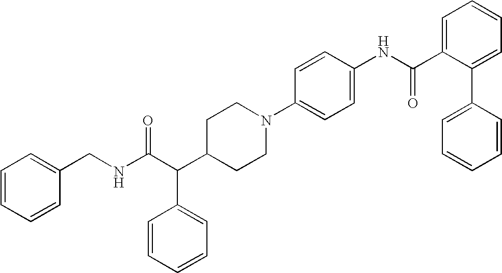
C1(CNC(C(C2CCN(C3=CC=C(NC(C4=CC=CC=C4C4=CC=CC=C4)=O)C=C3)CC2)C2=CC=CC=C2)=O)=CC=CC=C1
